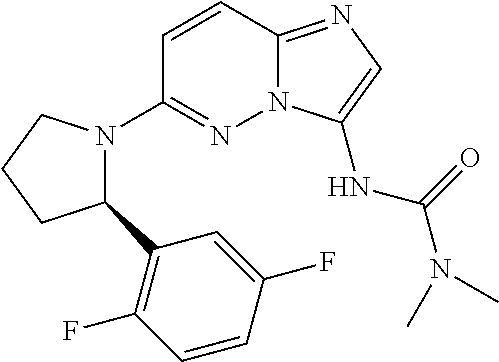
C1=CC2=NC=C(NC(N(C)C)=O)N2N=C1N1C(C2=C(F)C=CC(F)=C2)CCC1
